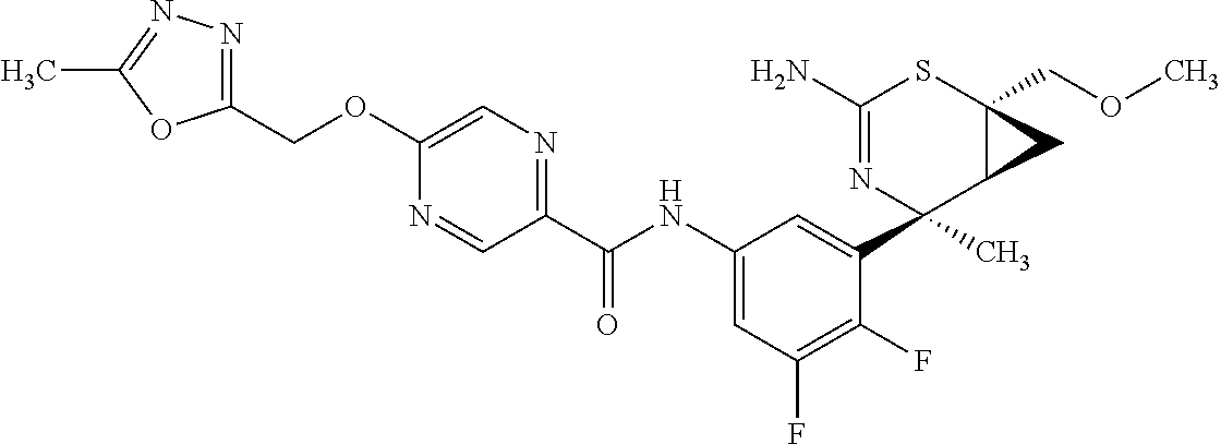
N1=CC(C(NC2=CC(F)=C(F)C(C3(C)C4C(COC)(SC(N)=N3)C4)=C2)=O)=NC=C1OCC1=NN=C(C)O1
